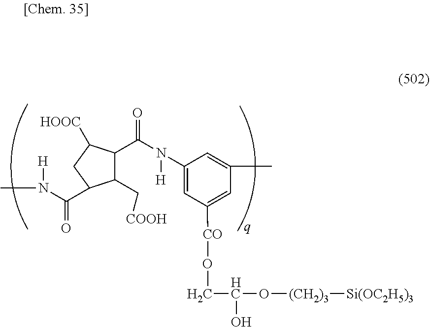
C1(C(N([H])C2=CC([CO]OCC(O)O[(CH2)3][Si(OC2H5)3])=CC(C)=C2)=O)C(C[COOH])C(C(N(C)[H])=O)CC1[HOOC]
